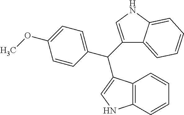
C1=CC(C(C2=CNC3=CC=CC=C23)C2=CNC3=C2C=CC=C3)=CC=C1OC
